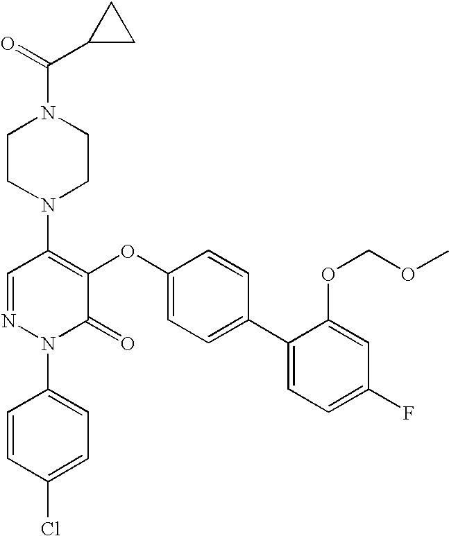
N1(C2=C(OC3=CC=C(C4=CC=C(F)C=C4OCOC)C=C3)C(=O)N(C3=CC=C(Cl)C=C3)N=C2)CCN(C(C2CC2)=O)CC1
